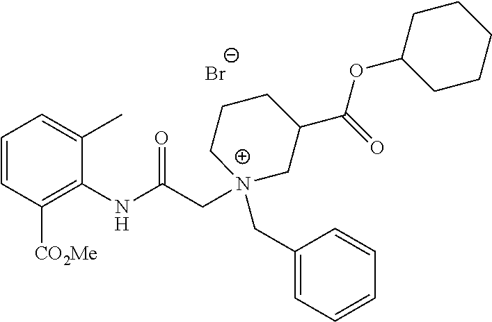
[Br-].C1=CC([CO2Me])=C(NC(C[N+]2(CC3=CC=CC=C3)CC(C(=O)OC3CCCCC3)CCC2)=O)C(C)=C1
